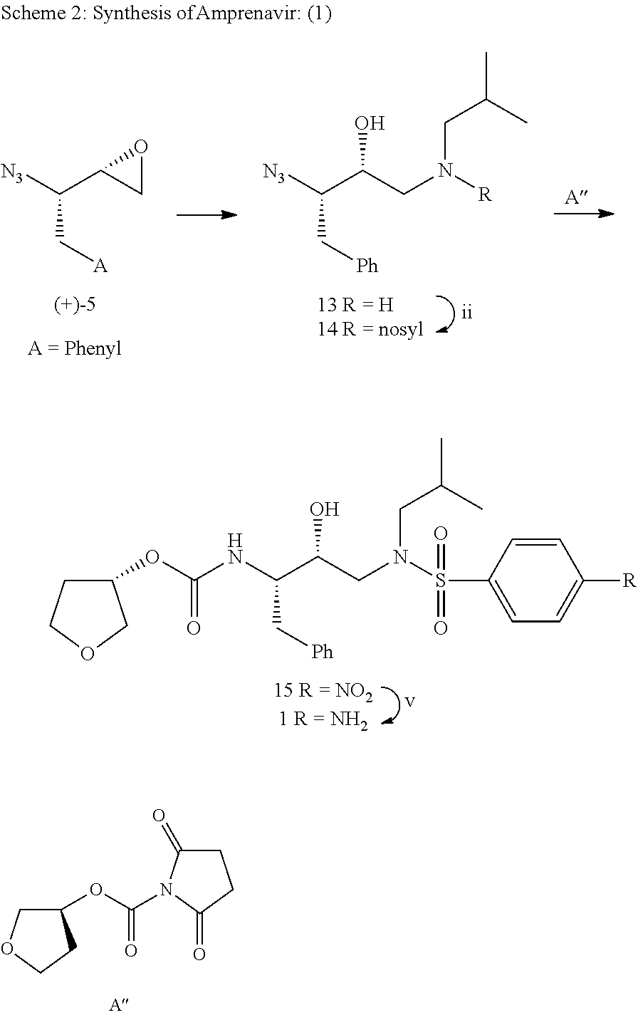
[v].C1(OC(NC(C(CN(S(C2=CC=C([R])C=C2)(=O)=O)CC(C)C)O)C[Ph])=O)CCOC1.[N3]C(C1CO1)C[A].[ii].[N3]C(C(CN([R])CC(C)C)O)C[Ph].C1(OC(=O)N2C(=O)CCC2=O)COCC1
